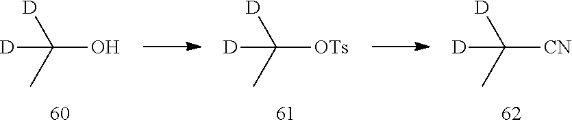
C(O)(C)([D])[D].C([OTs])(C)([D])[D].C([CN])(C)([D])[D]
